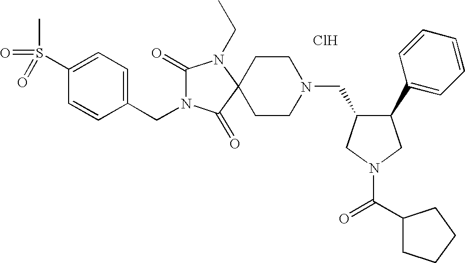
C1(S(C)(=O)=O)=CC=C(CN2C(=O)N(CC)C3(C2=O)CCN(CC2C(C4=CC=CC=C4)CN(C(=O)C4CCCC4)C2)CC3)C=C1.Cl
